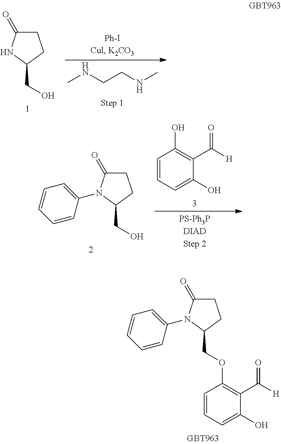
C1C(=O)N(C2=CC=CC=C2)C(COC2=C(C([H])=O)C(O)=CC=C2)C1.C1C(=O)NC(CO)C1.CNCCNC.C1C(=O)N(C2=CC=CC=C2)C(CO)C1.C1=CC=C(O)C(C([H])=O)=C1O
